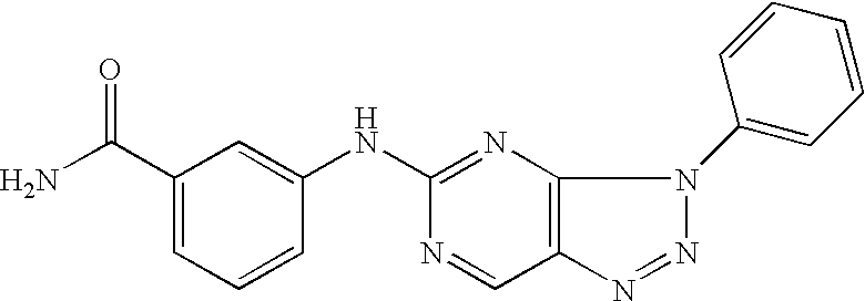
C1(C(N)=O)=CC=CC(NC2=NC3=C(C=N2)N=NN3C2=CC=CC=C2)=C1
